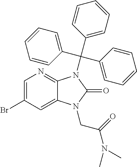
C1=C(Br)C=C2C(=N1)N(C(C1=CC=CC=C1)(C1=CC=CC=C1)C1=CC=CC=C1)C(=O)N2CC(N(C)C)=O
